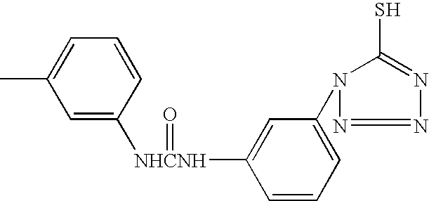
CC1=CC=CC([NHCNH](=O)C2=CC(N3N=NN=C3S)=CC=C2)=C1
